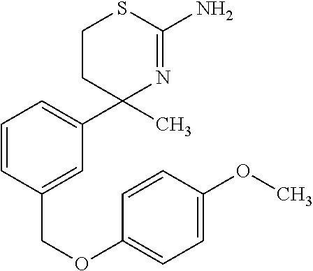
C1(C2(C)N=C(N)SCC2)=CC=CC(COC2=CC=C(OC)C=C2)=C1
